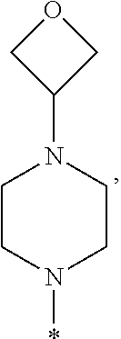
C1CN(*)CCN1C1COC1
